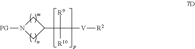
C1N([PG])CC1C([V][R2])([R9])[R10]
